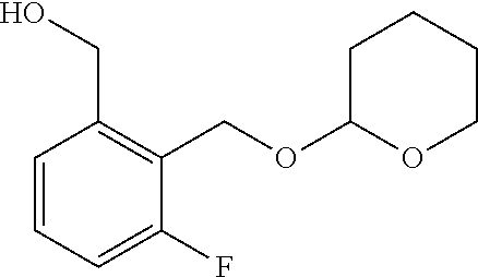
C1=CC=C(F)C(COC2OCCCC2)=C1CO
